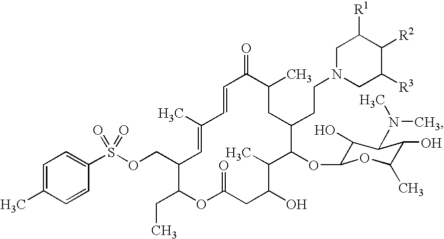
O(CC1C(CC)OC(=O)CC(O)C(C)C(OC2C(O)C(N(C)C)C(O)C(C)O2)C(CCN2CC([R3])C([R2])C([R1])C2)CC(C)C(=O)C=CC(C)=C1)S(C1=CC=C(C)C=C1)(=O)=O
